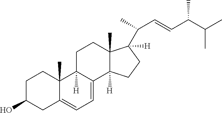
C1C(O)CC2=CC=C3C([H])(C2(C)C1)CCC1(C)C3([H])CCC1(C(C=CC(C(C)C)C)C)[H]
